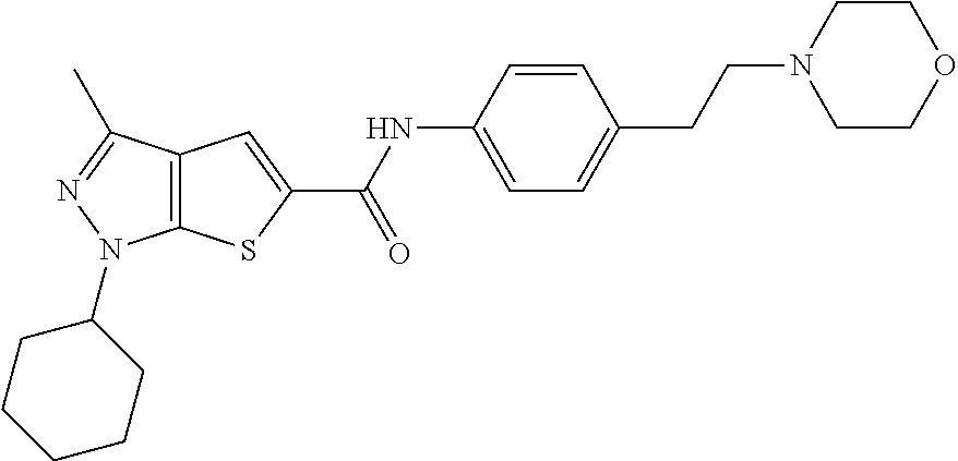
C12=C(C(C)=NN1C1CCCCC1)C=C(C(NC1=CC=C(CCN3CCOCC3)C=C1)=O)S2
